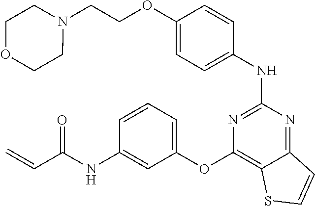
O(C1=CC=C(NC2=NC(OC3=CC=CC(NC(C=C)=O)=C3)=C3C(=N2)C=CS3)C=C1)CCN1CCOCC1
